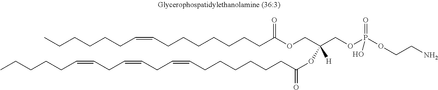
CCCCCC=CCC=CCC=CCCCCCCC(OC(COP(OCCN)(=O)O)(COC(CCCCCCCC=CCCCCCC)=O)[H])=O
